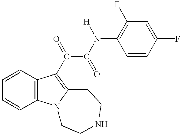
C1=CC2=C(C=C1)N1C(=C2C(C(N([H])C2=C(F)C=C(F)C=C2)=O)=O)CCNCC1
